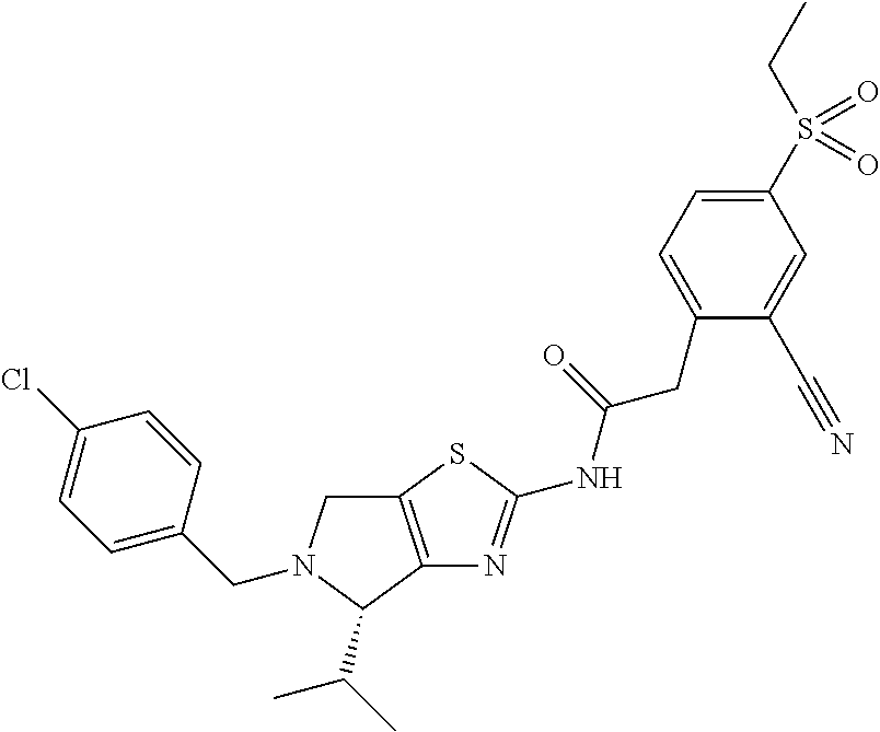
C1C2=C(C(C(C)C)N1CC1=CC=C(Cl)C=C1)N=C(NC(=O)CC1=CC=C(S(CC)(=O)=O)C=C1C#N)S2
